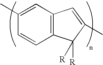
C12=C(C=C(C)C=C1)C=C(C)C2([R])[R]
